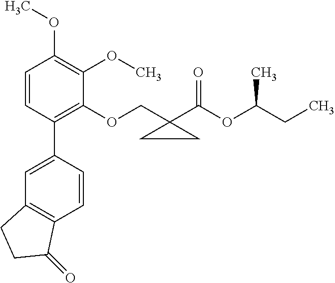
C1=CC(C2=CC3=C(C=C2)C(=O)CC3)=C(OCC2(C(OC(CC)C)=O)CC2)C(OC)=C1OC
